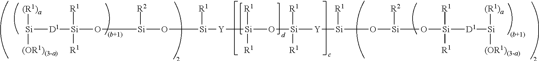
[Si]([D1][Si]([R1])([R1])O[Si](O[Si]([R1])[Y][Si](O[Si]([Y][Si]([R1])O[Si]([R2])O[Si]([R1])([R1])[D1][Si]([(R1)a])[(OR1)(3-a)])([R1])[R1])([R1])[R1])[R2])([(R1)a])[(OR1)(3-a)]
